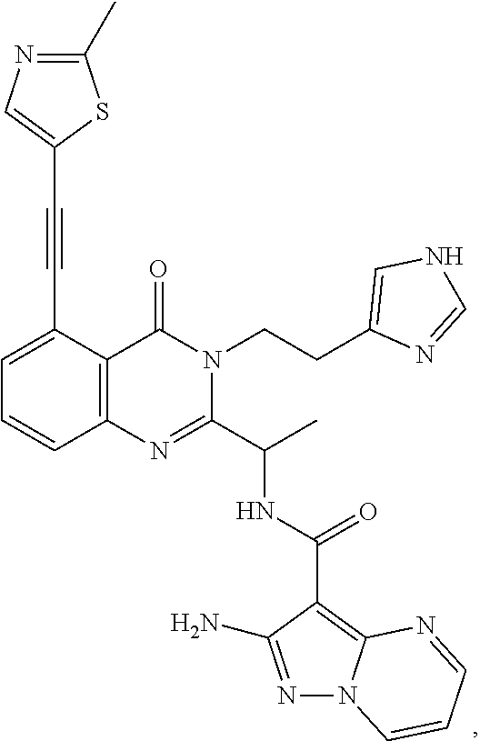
C1(C#CC2=CN=C(C)S2)=CC=CC2=C1C(=O)N(CCC1=CNC=N1)C(C(C)NC(=O)C1=C3N(N=C1N)C=CC=N3)=N2
